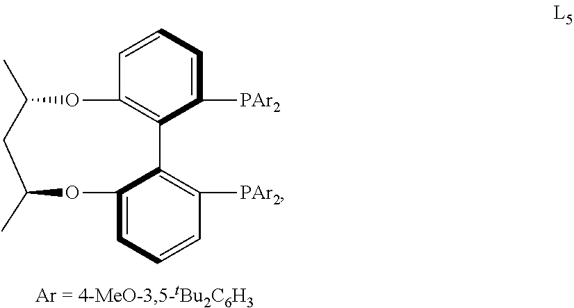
C1=CC2=C(C([PAr2])=C1)C1=C([PAr2])C=CC=C1OC(C)CC(C)O2
